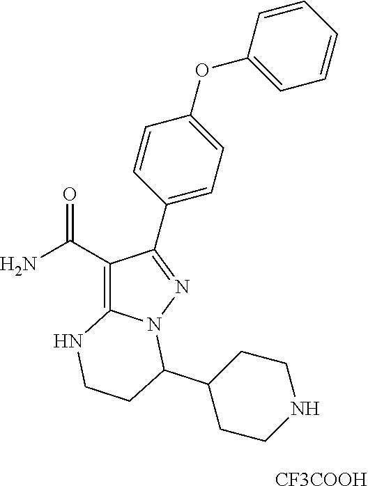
C1(C(N)=O)=C2N(N=C1C1=CC=C(OC3=CC=CC=C3)C=C1)C(C1CCNCC1)CCN2.[CF3COOH]
